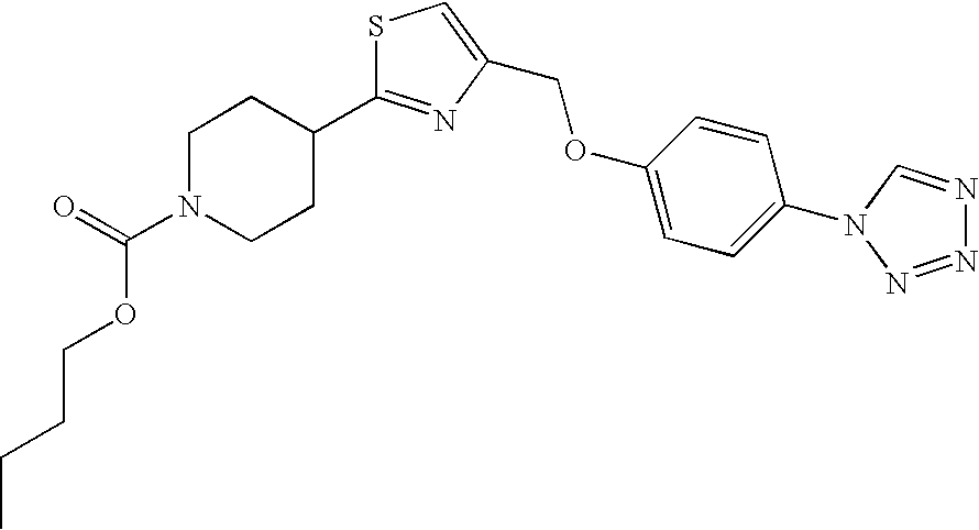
S1C(C2CCN(C(=O)OCCCC)CC2)=NC(COC2=CC=C(N3C=NN=N3)C=C2)=C1
